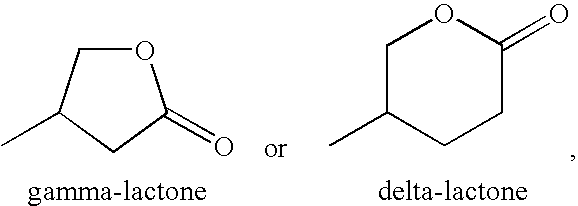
O1CC(C)CC1=O.C1C(C)CCC(=O)O1
